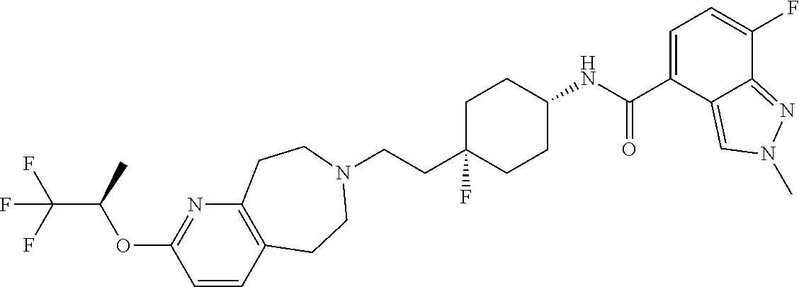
C1=CC2=C(N=C1OC(C(F)(F)F)C)CCN(CCC1(F)CCC(NC(C3=CC=C(F)C4=NN(C)C=C34)=O)CC1)CC2
